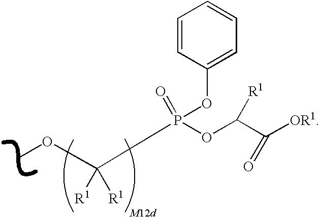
C1=CC(OP(C([R1])([R1])OC)(OC(C([OR1])=O)[R1])=O)=CC=C1
